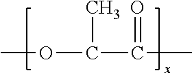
COC(C(C)=O)C
